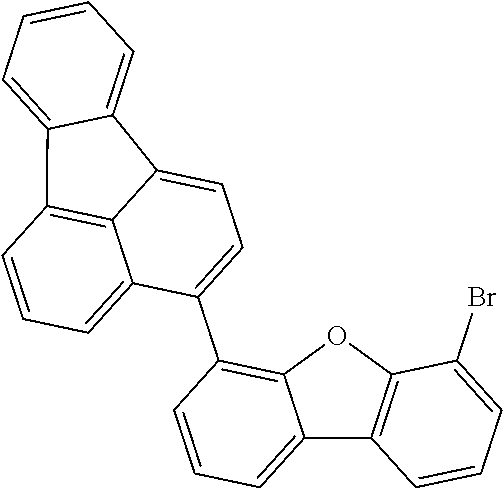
C12=CC=CC(C3=CC=C4C5=C(C=CC=C35)C3=CC=CC=C43)=C1OC1=C2C=CC=C1Br
